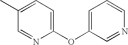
C1(OC2=CC=CN=C2)=CC=C(C)C=N1
